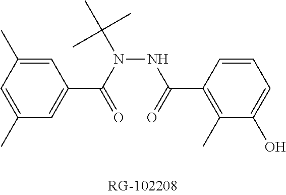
C1(C)=CC(C)=CC(C(N(C(C)(C)C)NC(C2=C(C)C(O)=CC=C2)=O)=O)=C1
